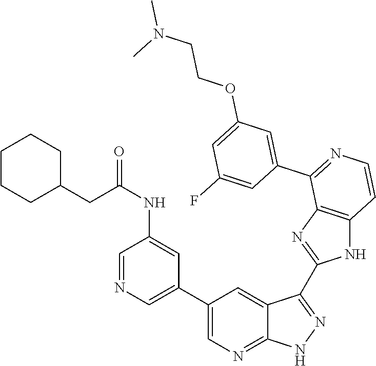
C1=NC=C(C2=CN=C3C(=C2)C(C2=NC4=C(N2)C=CN=C4C2=CC(OCCN(C)C)=CC(F)=C2)=N[N H]3)C=C1NC(=O)CC1CCCCC1
